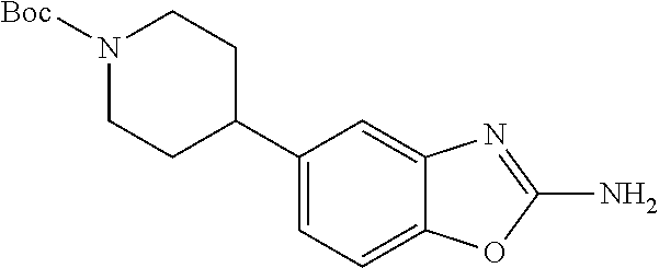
C1=C(C2CCN([Boc])CC2)C=C2C(=C1)OC(N)=N2
